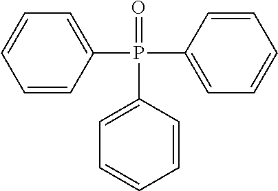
C1=CC(P(C2=CC=CC=C2)(=O)C2=CC=CC=C2)=CC=C1
